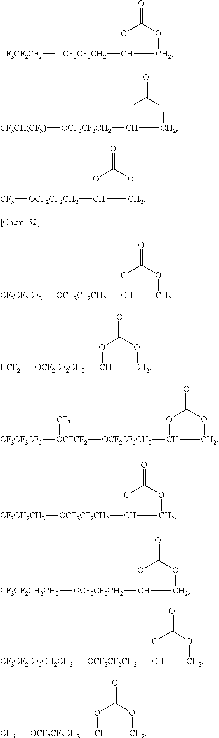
O=C1OCC([OCF2CF2CH2][CF3CF2CF2])O1.O=C1OCC([OCF2CF2CH2][CF3CH(CF3)])O1.O=C1OCC([OCF2CF2CH2][CF3])O1.O=C1OCC([OCF2CF2CH2][CF3CF2CF2])O1.O=C1OCC([OCF2CF2CH2][HCF2])O1.O=C1OCC([OCF2CF2CH2][OCFCF2]([CF3CF3CF2])[CF3])O1.O=C1OCC([OCF2CF2CH2][CF3CH2CH2])O1.O=C1OCC([OCF2CF2CH2][CF3CF2CH2CH2])O1.O=C1OCC([OCF2CF2CH2][CF3CF2CF2CH2CH2])O1.O=C1OCC([OCF2CF2CH2]C)O1
